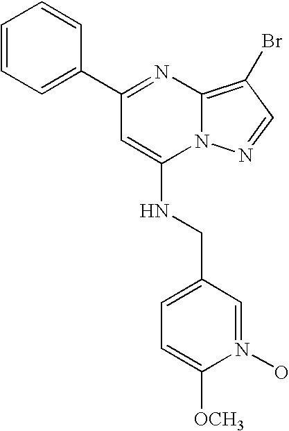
C1(C2=CC=CC=C2)=NC2=C(Br)C=NN2C(NCC2=CC=C([OCH3])N(O)=C2)=C1
